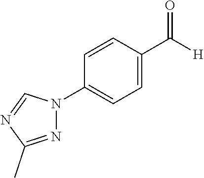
C1=CC(N2N=C(C)N=C2)=CC=C1C([H])=O
